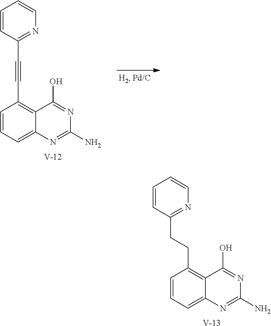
C1=CC=C2C(=C1C#CC1=NC=CC=C1)C(O)=NC(N)=N2.[V].C1=CC=C2C(=C1CCC1=NC=CC=C1)C(O)=NC(N)=N2.[V]
